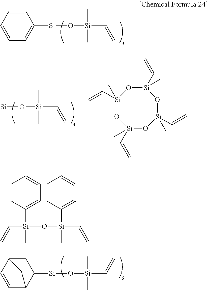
C1=CC=C([Si]O[Si](C)(C)C=C)C=C1.[Si]O[Si](C)(C)C=C.[Si]1(C)(C=C)O[Si](C)(C=C)O[Si](C=C)(C)O[Si](C)(C=C)O1.C1([Si]O[Si](C)(C)C=C)CC2C=CC1C2.C1=CC([Si](C)(C=C)O[Si](C2=CC=CC=C2)(C)C=C)=CC=C1
